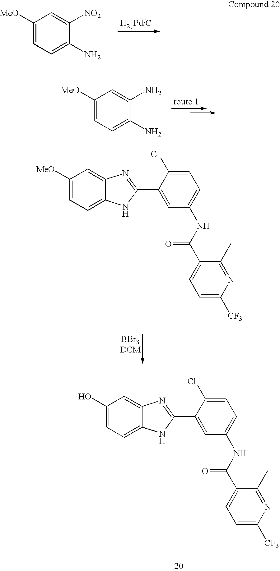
C1([MeO])=CC=C(N)C([NO2])=C1.C1([MeO])=CC=C(N)C(N)=C1.C1([MeO])=CC=C2C(=C1)N=C(C1=CC(NC(C3=CC=C([CF3])N=C3C)=O)=CC=C1Cl)N2.C1(O)=CC=C2C(=C1)N=C(C1=CC(NC(C3=CC=C([CF3])N=C3C)=O)=CC=C1Cl)N2
